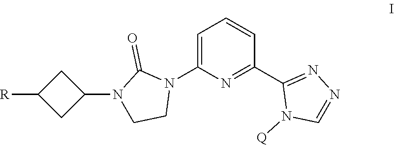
C1=C(N2C(=O)N(C3CC([R])C3)CC2)N=C(C2=NN=CN2[Q])C=C1
